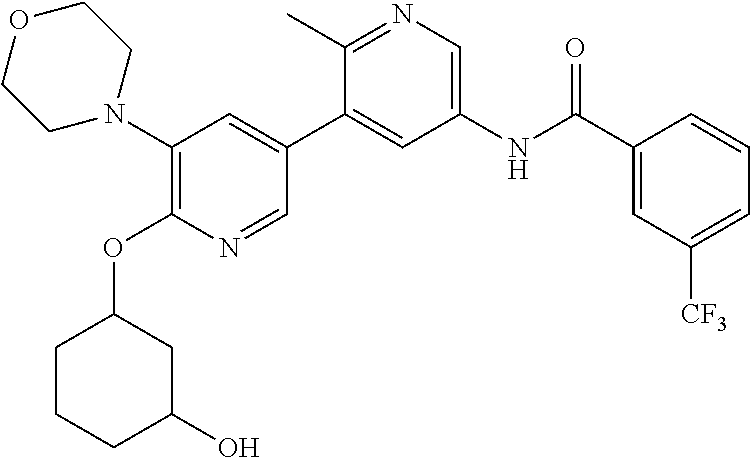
C1(N2CCOCC2)=C(OC2CCCC(O)C2)N=CC(C2=CC(NC(C3=CC([CF3])=CC=C3)=O)=CN=C2C)=C1
